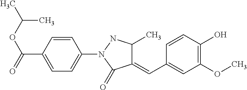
C1=C(C(OC(C)C)=O)C=CC(N2C(=O)C(=CC3=CC(OC)=C(O)C=C3)C(C)N2)=C1
